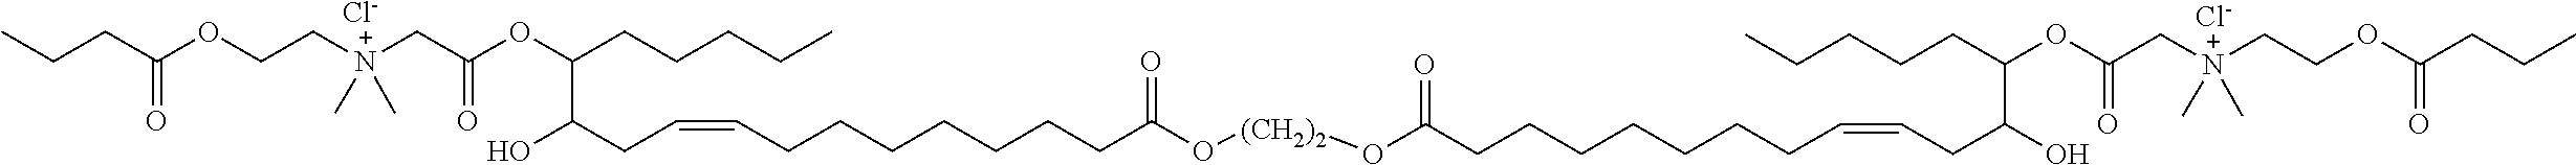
[Cl-].[Cl-].C(C(OCC[N+](CC(=O)OC(C(O)CC=CCCCCCCCC(O[(CH2)2]OC(CCCCCCCC=CCC(O)C(CCCCC)OC(C[N+](CCOC(=O)CCC)(C)C)=O)=O)=O)CCCCC)(C)C)=O)CC
